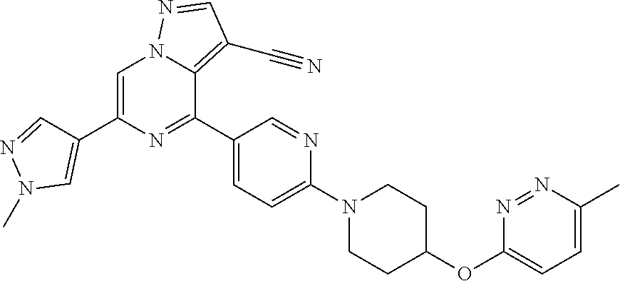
C1=C(OC2CCN(C3=CC=C(C4=NC(C5=CN(C)N=C5)=CN5C4=C(C#N)C=N5)C=N3)CC2)N=NC(C)=C1
